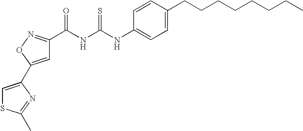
C1=C(C2=CSC(C)=N2)ON=C1C(NC(NC1=CC=C(CCCCCCCC)C=C1)=S)=O
